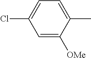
C1=C([OMe])C(C)=CC=C1Cl
